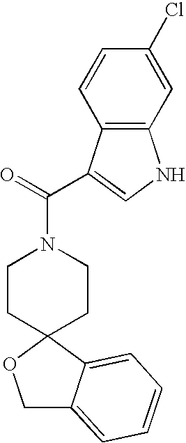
C1C2=CC=CC=C2C2(O1)CCN(C(=O)C1=CNC3=C1C=CC(Cl)=C3)CC2
